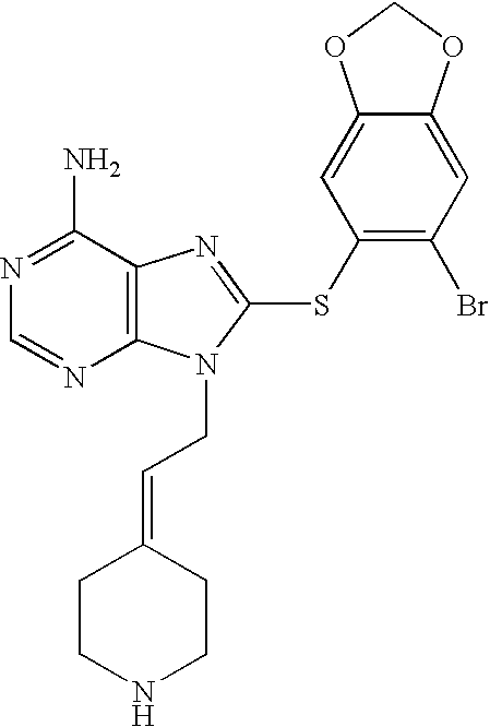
N1=C(N)C2=C(N=C1)N(CC=C1CCNCC1)C(SC1=C(Br)C=C3C(=C1)OCO3)=N2
